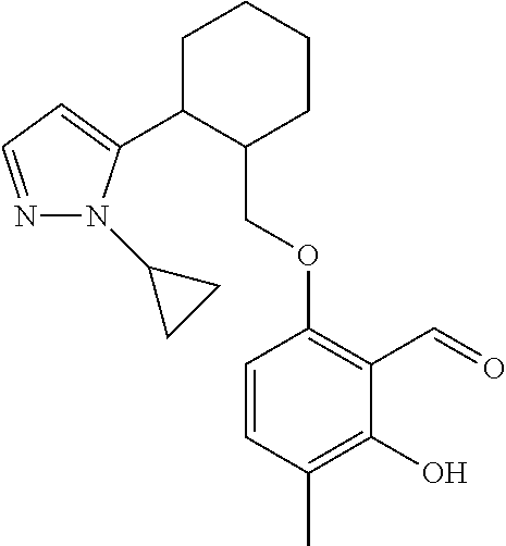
C1C(C2=CC=NN2C2CC2)C(COC2=C(C=O)C(O)=C(C)C=C2)CCC1
